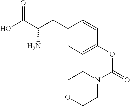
OC(C(CC1=CC=C(OC(=O)N2CCOCC2)C=C1)N)=O
